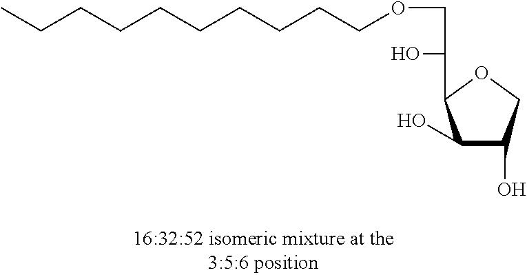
C(CCCCOCC(O)C1C(O)C(O)CO1)CCCCC
